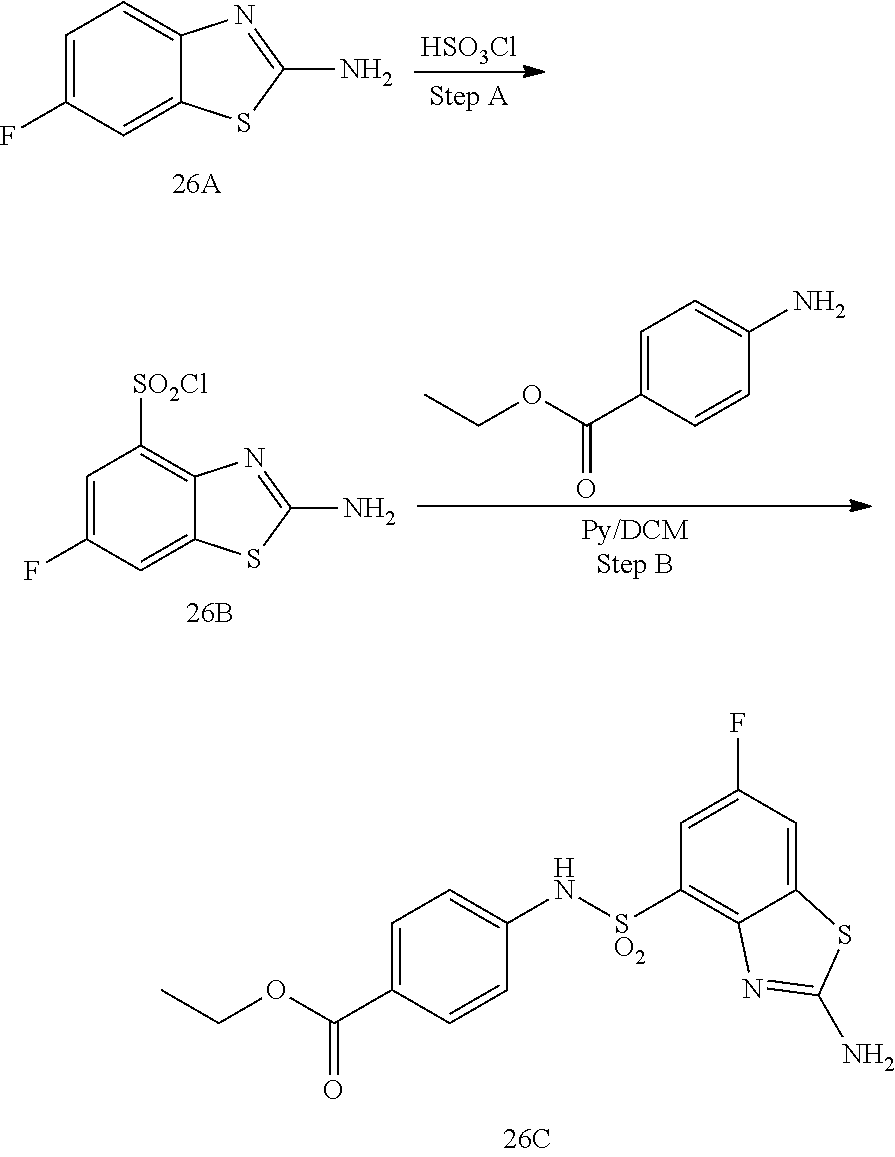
C1=C(F)C=C2C(=C1)N=C(N)S2.[HSO3Cl].C1=C(C(OCC)=O)C=CC(N[SO2]C2=C3C(=CC(F)=C2)SC(N)=N3)=C1.C1=C(F)C=C2C(=C1[SO2Cl])N=C(N)S2.C1=C(C(OCC)=O)C=CC(N)=C1
